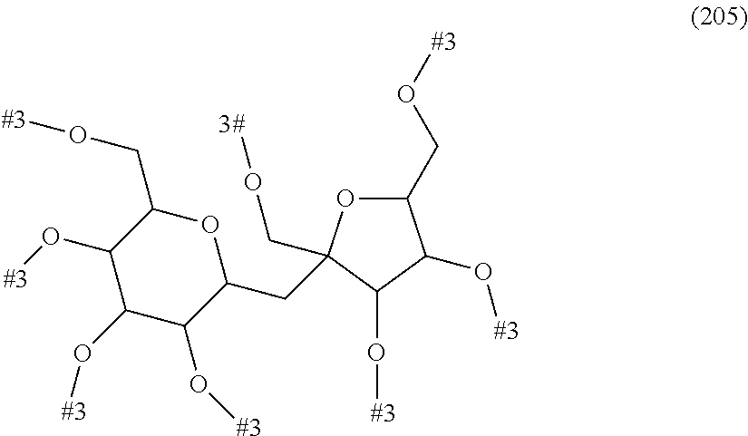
O1C(CO[#3])C(O[#3])C(O[#3])C(O[#3])C1CC1(CO[3#])OC(CO[#3])C(O[#3])C1O[#3]
